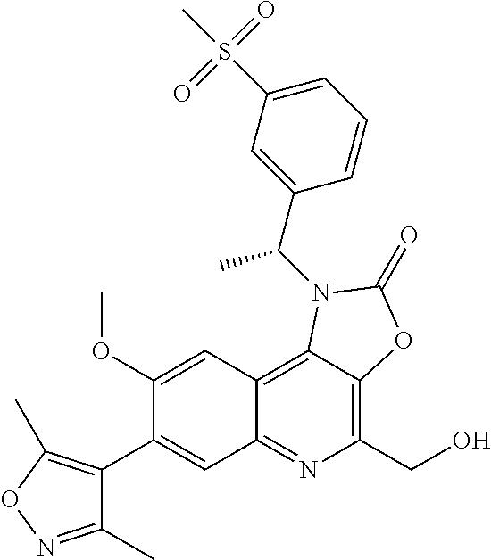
C1(OC)=CC2=C3C(=C(CO)N=C2C=C1C1=C(C)ON=C1C)OC(=O)N3C(C1=CC(S(=O)(=O)C)=CC=C1)C
